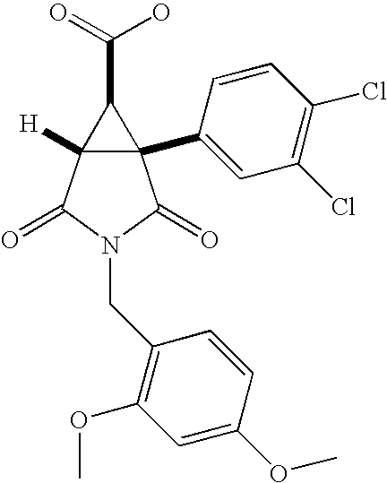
C12(C3=CC(Cl)=C(Cl)C=C3)C([H])(C(=O)N(CC3=C(OC)C=C(OC)C=C3)C1=O)C2C(O)=O
